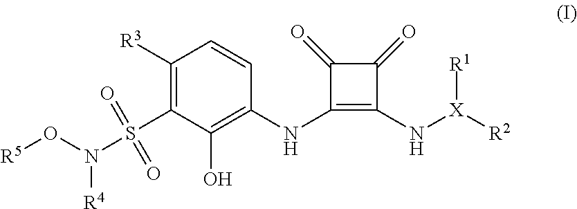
C1([R3])=C(S(N(O[R5])[R4])(=O)=O)C(O)=C(NC2=C(N[X]([R2])[R1])C(=O)C2=O)C=C1
